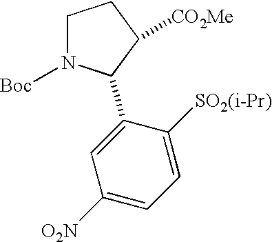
C1N([Boc])C(C2=CC([O2N])=CC=C2[SO2(i-Pr)])C([CO2Me])C1
